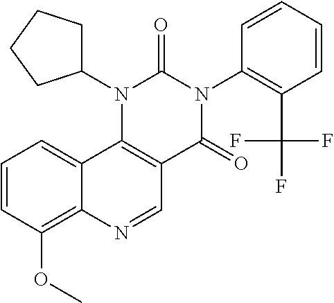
C1=CC(OC)=C2C(=C1)C1=C(C=N2)C(=O)N(C2=C(C(F)(F)F)C=CC=C2)C(=O)N1C1CCCC1
